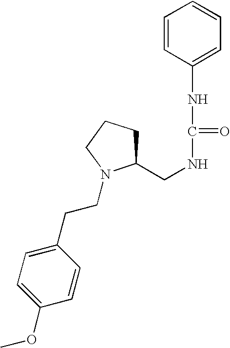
C(NCC1CCCN1CCC1=CC=C(OC)C=C1)(NC1=CC=CC=C1)=O
